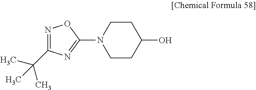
N1=C(C(C)(C)C)N=C(N2CCC(O)CC2)O1
